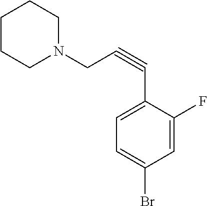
C1CCN(CC#CC2=CC=C(Br)C=C2F)CC1
